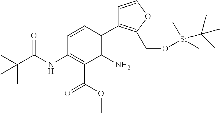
C1(NC(C(C)(C)C)=O)=C(C(=O)OC)C(N)=C(C2=C(CO[Si](C)(C)C(C)(C)C)OC=C2)C=C1
